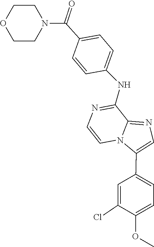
C12=NC=C(C3=CC=C(OC)C(Cl)=C3)N1C=CN=C2NC1=CC=C(C(N2CCOCC2)=O)C=C1
